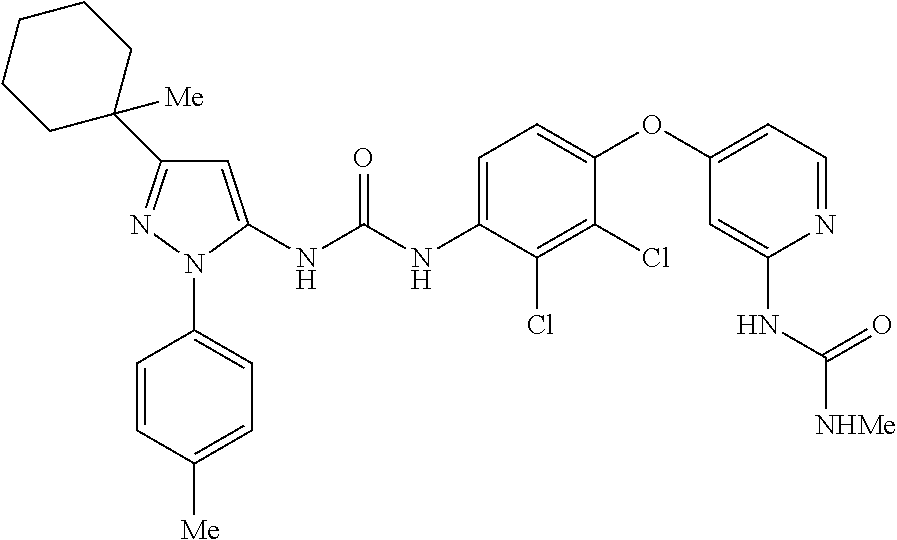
C1=C(NC(NC2=CC=C(OC3=CC=NC(NC([NHMe])=O)=C3)C(Cl)=C2Cl)=O)N(C2=CC=C([Me])C=C2)N=C1C1([Me])CCCCC1
